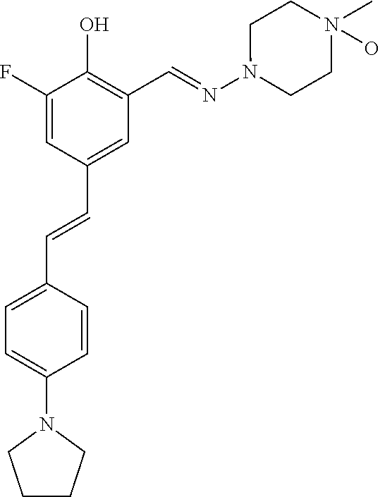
C1(F)=CC(C=CC2=CC=C(N3CCCC3)C=C2)=CC(C=NN2CCN(C)(O)CC2)=C1O
